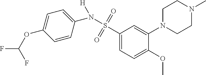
C1(S(N(C2=CC=C(OC(F)F)C=C2)[H])(=O)=O)=CC=C(OC)C(N2CCN(C)CC2)=C1
